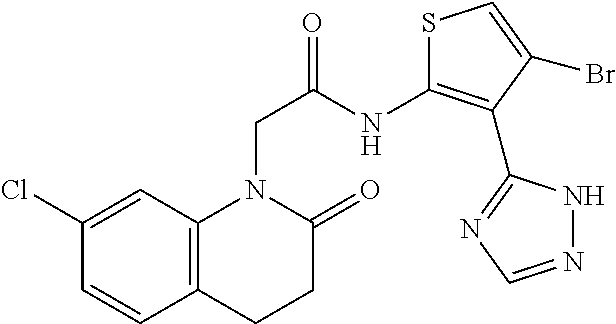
C1=C(Cl)C=CC2=C1N(CC(=O)NC1=C(C3=NC=NN3)C(Br)=CS1)C(=O)CC2
